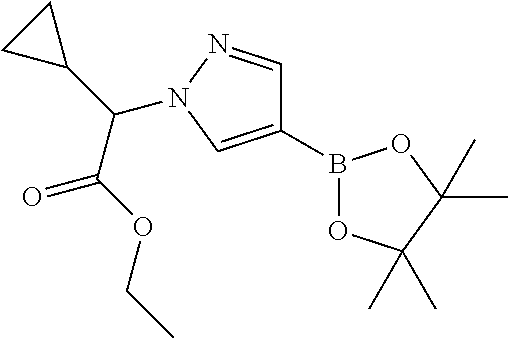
C1(B2OC(C)(C)C(C)(C)O2)=CN(C(C2CC2)C(OCC)=O)N=C1
